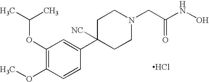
C1(OC(C)C)=C(OC)C=CC(C2([NC])CCN(CC(NO)=O)CC2)=C1.Cl
